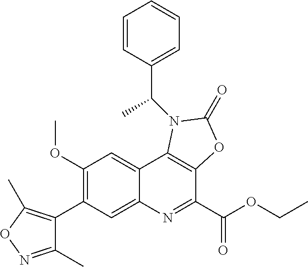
C1(C)=NOC(C)=C1C1=C(OC)C=C2C(=C1)N=C(C(=O)OCC)C1=C2N(C(C2=CC=CC=C2)C)C(=O)O1
